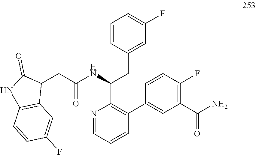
N1=CC=CC(C2=CC(C(N)=O)=C(F)C=C2)=C1C(NC(CC1C(=O)NC2=C1C=C(F)C=C2)=O)CC1=CC(F)=CC=C1
